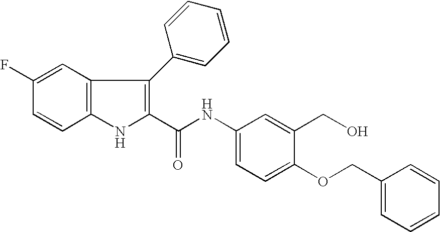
C1(C(NC2=CC=C(OCC3=CC=CC=C3)C(CO)=C2)=O)=C(C2=CC=CC=C2)C2=C(N1)C=CC(F)=C2
